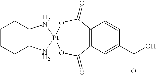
C1CCC2C(C1)N[Pt]1(N2)OC(=O)C2=C(C(=O)O1)C=CC(C(O)=O)=C2
